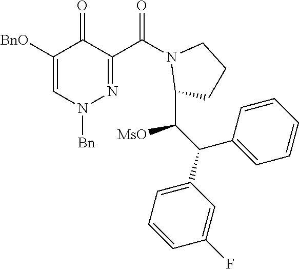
N1([Bn])N=C(C(N2CCCC2C(C(C2=CC=CC=C2)C2=CC=CC(F)=C2)[MsO])=O)C(=O)C([BnO])=C1
